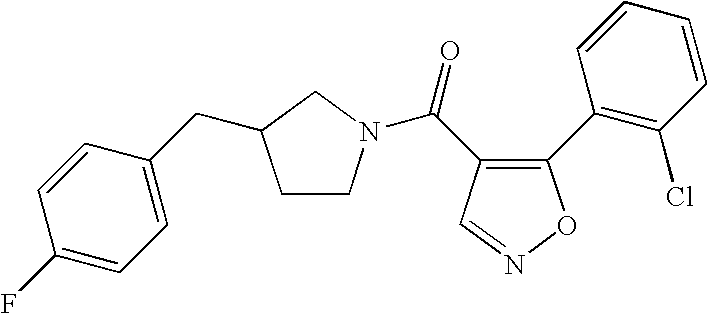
C1(C2=C(Cl)C=CC=C2)=C(C(N2CCC(CC3=CC=C(F)C=C3)C2)=O)C=NO1
